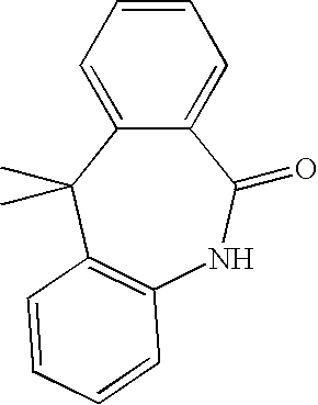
C1=C2C(=CC=C1)C(=O)NC1=C(C2(C)C)C=CC=C1
